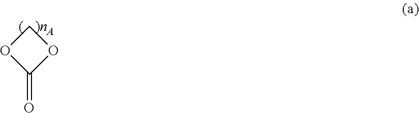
C1OC(=O)O1
